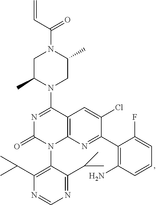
C1C(C)N(C2=NC(=O)N(C3=C(C(C)C)N=CN=C3C(C)C)C3=C2C=C(Cl)C(C2=C(N)C=CC=C2F)=N3)CC(C)N1C(C=C)=O
